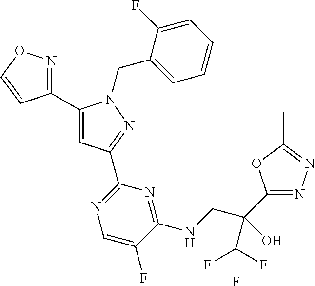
C1(C2=CC(C3=NC=C(F)C(NCC(C4=NN=C(C)O4)(O)C(F)(F)F)=N3)=NN2CC2=CC=CC=C2F)=NOC=C1
